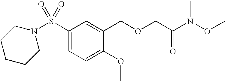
S(C1=CC=C(OC)C(COCC(N(OC)C)=O)=C1)(=O)(=O)N1CCCCC1
